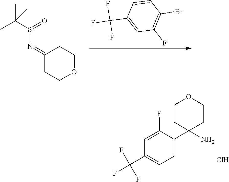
C1(=NS(C(C)(C)C)=O)CCOCC1.C1=CC(C(F)(F)F)=CC(F)=C1Br.C1=C(C2(N)CCOCC2)C(F)=CC(C(F)(F)F)=C1.Cl
